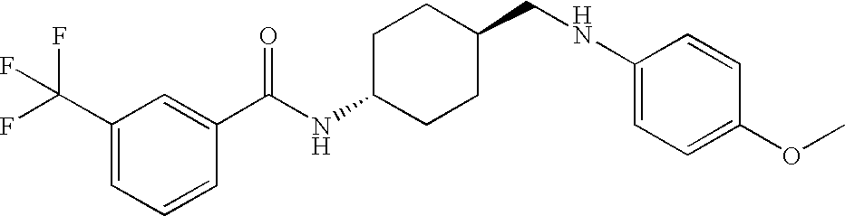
C1(C(F)(F)F)=CC=CC(C(NC2CCC(CNC3=CC=C(OC)C=C3)CC2)=O)=C1
